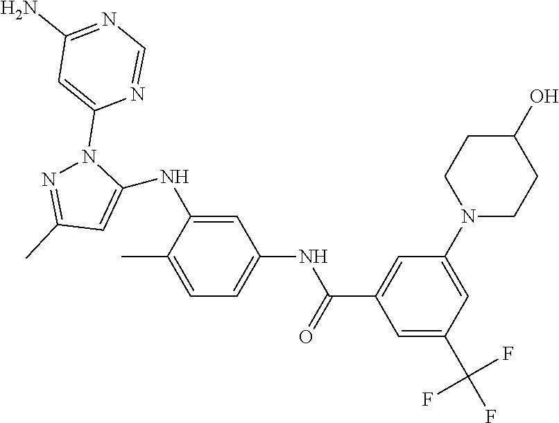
C1(C)=CC=C(NC(C2=CC(N3CCC(O)CC3)=CC(C(F)(F)F)=C2)=O)C=C1NC1=CC(C)=NN1C1=CC(N)=NC=N1
